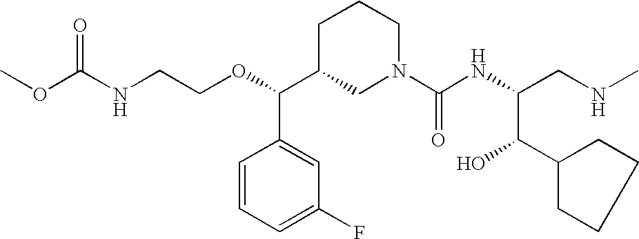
O=C(NCCOC(C1CN(C(NC(CNC)C(C2CCCC2)O)=O)CCC1)C1=CC(F)=CC=C1)OC
